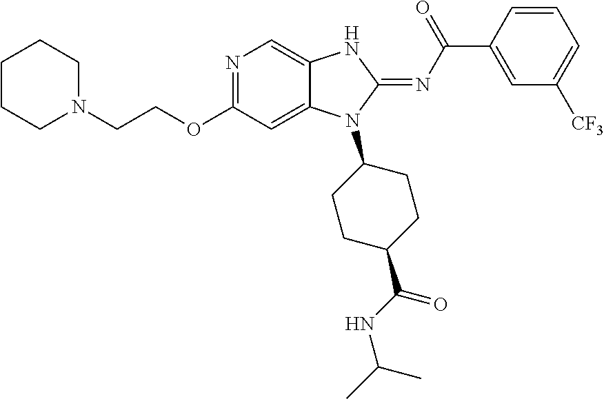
N1=C(OCCN2CCCCC2)C=C2C(=C1)NC(=NC(C1=CC([CF3])=CC=C1)=O)N2C1CCC(C(=O)NC(C)C)CC1
